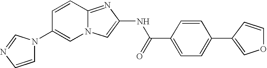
N12C(=NC(NC(C3=CC=C(C4=COC=C4)C=C3)=O)=C1)C=CC(N1C=CN=C1)=C2
